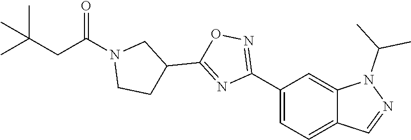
C1(C2=NOC(C3CN(C(CC(C)(C)C)=O)CC3)=N2)=CC=C2C(=C1)N(C(C)C)N=C2
